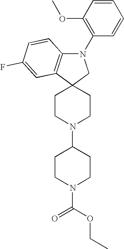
C1CN(C2CCN(C(=O)OCC)CC2)CCC12CN(C1=C(OC)C=CC=C1)C1=C2C=C(F)C=C1
